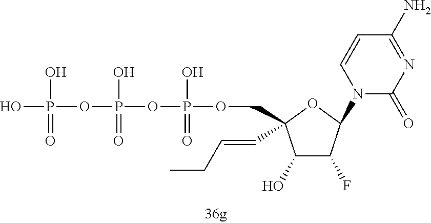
OP(OP(OP(O)(=O)OCC1(C=CCC)C(O)C(F)C(N2C(=O)N=C(N)C=C2)O1)(O)=O)(O)=O
